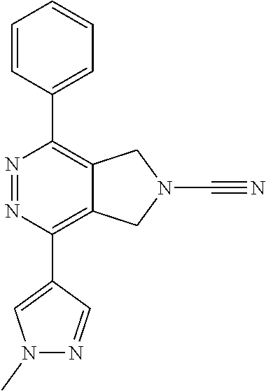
C1(C2=CN(C)N=C2)=C2C(=C(C3=CC=CC=C3)N=N1)CN(C#N)C2
